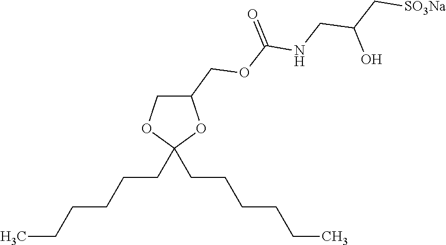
C1(COC(NCC(C[SO3Na])O)=O)COC(CCCCCC)(CCCCCC)O1
